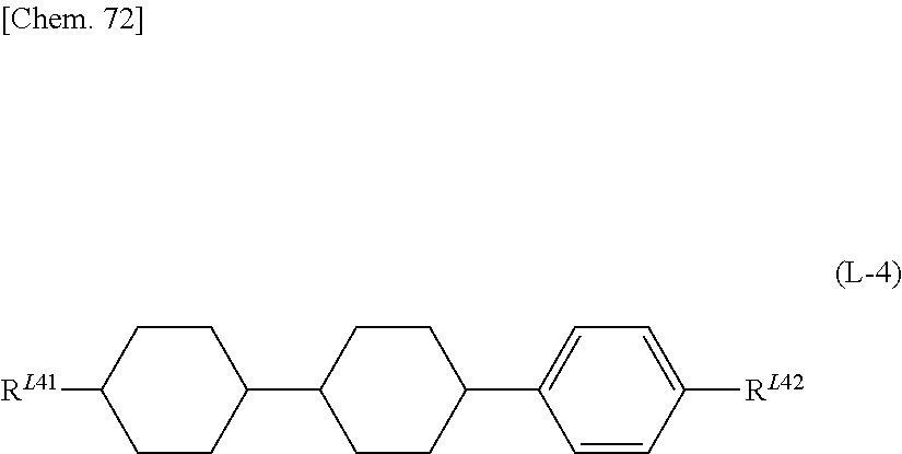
C1(C2CCC([RL41])CC2)CCC(C2=CC=C([RL42])C=C2)CC1
